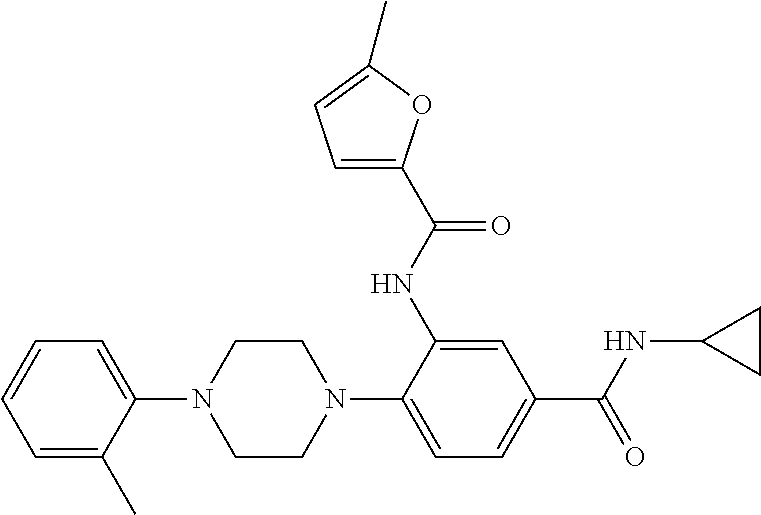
C1=C(C)C(N2CCN(C3=CC=C(C(=O)NC4CC4)C=C3NC(=O)C3=CC=C(C)O3)CC2)=CC=C1
